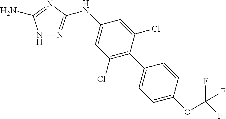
N1N=C(NC2=CC(Cl)=C(C3=CC=C(OC(F)(F)F)C=C3)C(Cl)=C2)N=C1N
